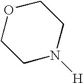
C1N([H])CCOC1
